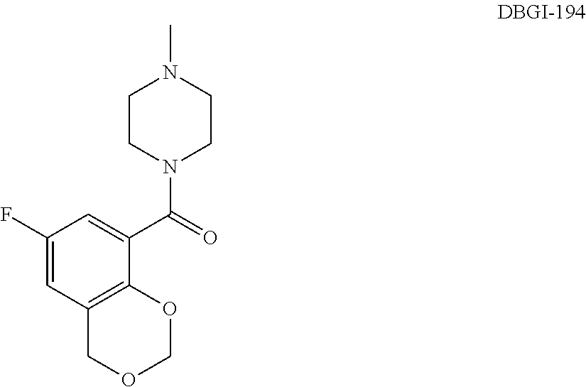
CN1CCN(C(=O)C2=CC(F)=CC3=C2OCOC3)CC1
